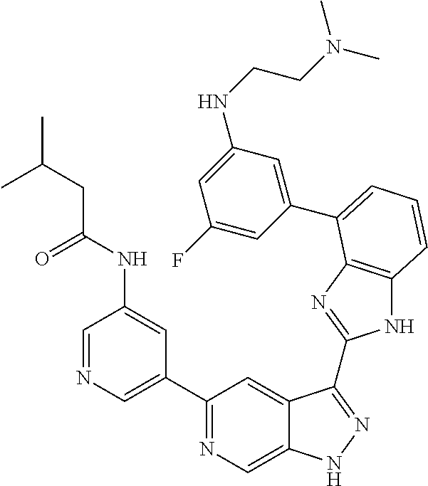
C1=NC=C(C2=NC=C3C(=C2)C(C2=NC4=C(N2)C=CC=C4C2=CC(NCCN(C)C)=CC(F)=C2)=NN3)C=C1NC(CC(C)C)=O
